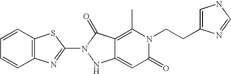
C1(N2NC3=CC(=O)N(CCC4=CNC=N4)C(C)=C3C2=O)=NC2=C(S1)C=CC=C2
